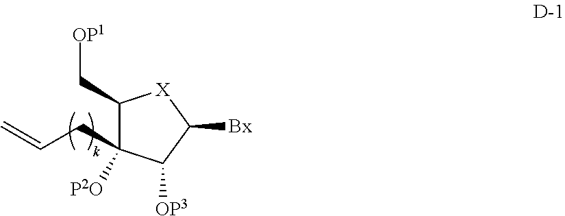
C1(C[OP1])C(CC=C)([P2O])C([OP3])C([Bx])[X]1
